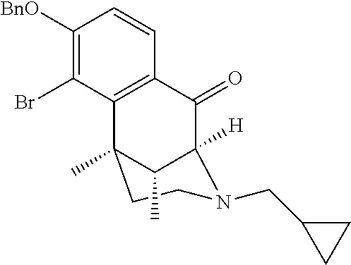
C1([BnO])=C(Br)C2=C(C=C1)C(=O)C1([H])N(CC3CC3)CCC2(C)C1C
